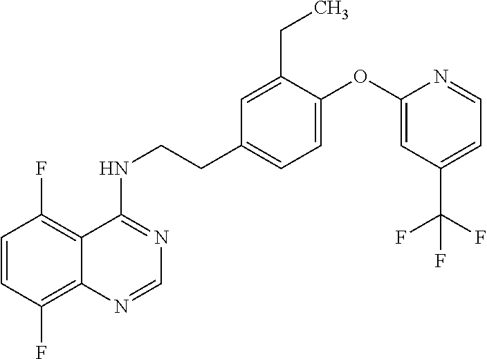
C1=CC(F)=C2C(=C1F)C(NCCC1=CC=C(OC3=CC(C(F)(F)F)=CC=N3)C(CC)=C1)=NC=N2
